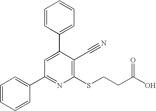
C1(C2=NC(SCCC(O)=O)=C(C#N)C(C3=CC=CC=C3)=C2)=CC=CC=C1
